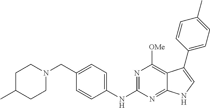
C1C(C)CCN(CC2=CC=C(NC3=NC([OMe])=C4C(=N3)NC=C4C3=CC=C(C)C=C3)C=C2)C1
